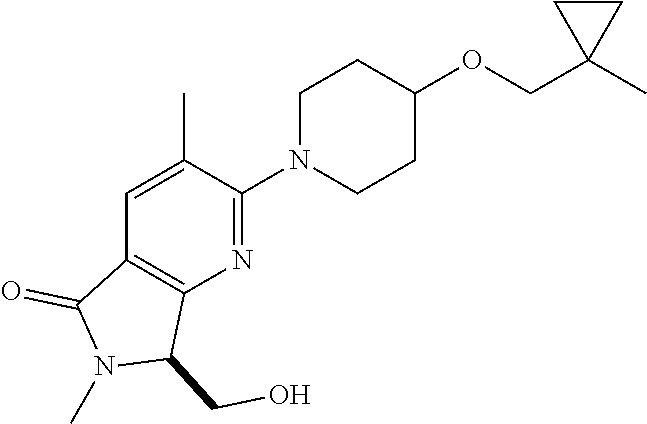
C1=C(C)C(N2CCC(OCC3(C)CC3)CC2)=NC2=C1C(=O)N(C)C2CO
